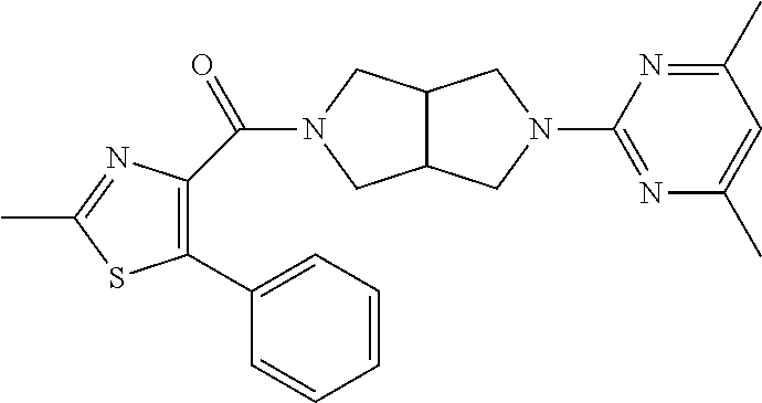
C12C(CN(C3=NC(C)=CC(C)=N3)C1)CN(C(=O)C1=C(C3=CC=CC=C3)SC(C)=N1)C2
